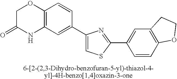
C1C(=O)NC2=C(O1)C=CC(C1=CSC(C3=CC4=C(C=C3)OCC4)=N1)=C2
